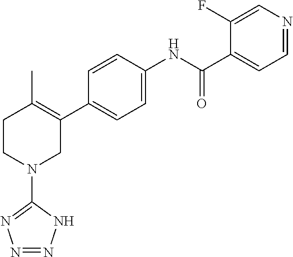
C1=CC(NC(C2=CC=NC=C2F)=O)=CC=C1C1=C(C)CCN(C2=NN=NN2)C1
